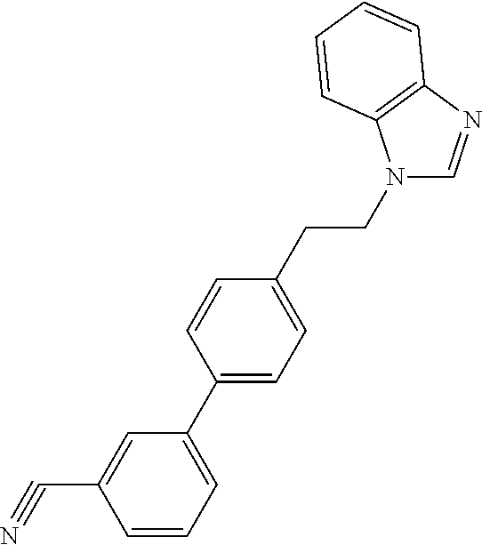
C1=C(C2=CC=C(CCN3C=NC4=C3C=CC=C4)C=C2)C=C(C#N)C=C1
